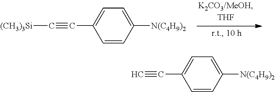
[(CH3)3Si]C#CC1=CC=C([N(C4H9)2])C=C1.C#CC1=CC=C([N(C4H9)2])C=C1
